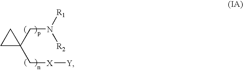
C1C(CN([R1])[R2])(C[X][Y])C1
